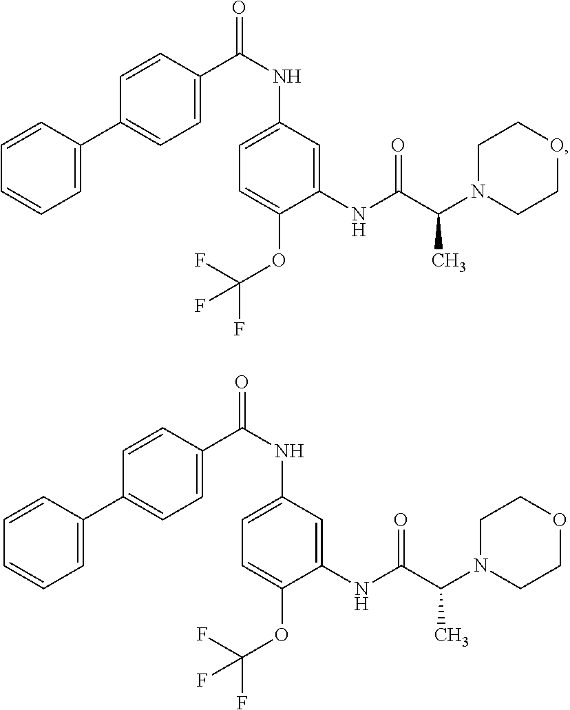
C1=C(C2=CC=C(C(NC3=CC=C(OC(F)(F)F)C(NC(C(N4CCOCC4)C)=O)=C3)=O)C=C2)C=CC=C1.C1=C(C2=CC=C(C(NC3=CC=C(OC(F)(F)F)C(NC(C(N4CCOCC4)C)=O)=C3)=O)C=C2)C=CC=C1
